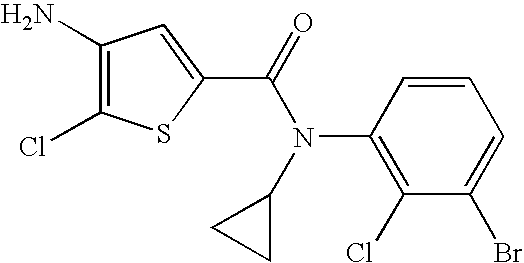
C1(N)=C(Cl)SC(C(=O)N(C2CC2)C2=C(Cl)C(Br)=CC=C2)=C1
